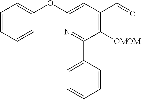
N1=C(C2=CC=CC=C2)C([OMOM])=C(C=O)C=C1OC1=CC=CC=C1
